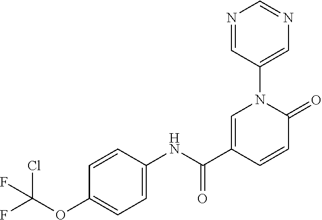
C1=C(C(NC2=CC=C(OC(F)(Cl)F)C=C2)=O)C=CC(=O)N1C1=CN=CN=C1
